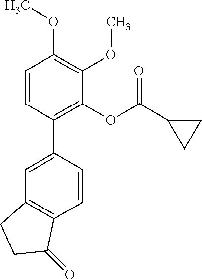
C1=CC(C2=CC3=C(C=C2)C(=O)CC3)=C(OC(C2CC2)=O)C(OC)=C1OC
